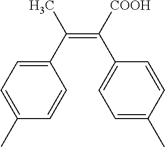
C1(C)=CC=C(C(=C(C2=CC=C(C)C=C2)[COOH])C)C=C1
